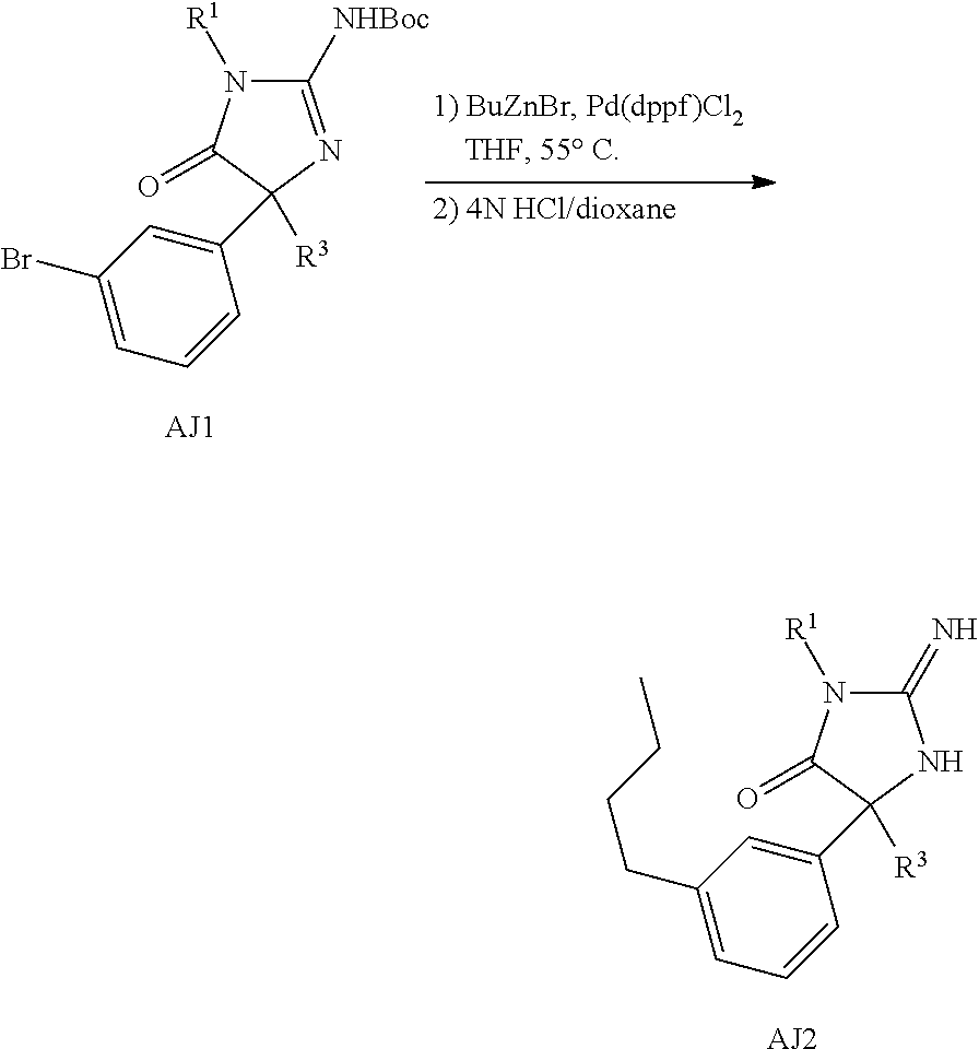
C1([NHBoc])=NC([R3])(C2=CC(Br)=CC=C2)C(=O)N1[R1].[AJ1].C1(=N)N([R1])C(=O)C([R3])(C2=CC(CCCC)=CC=C2)N1.[AJ2]
